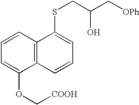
C1=CC2=C(C(OC[COOH])=C1)C=CC=C2SCC(C[OPh])O
